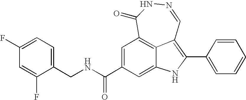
N1=CC2=C(C3=CC=CC=C3)NC3=CC(C(NCC4=CC=C(F)C=C4F)=O)=CC(=C23)C(=O)N1
